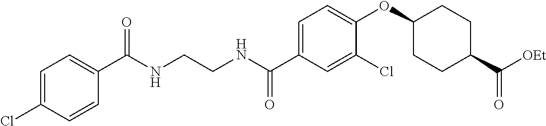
C1=C(Cl)C=CC(C(NCCNC(C2=CC=C(OC3CCC(C([OEt])=O)CC3)C(Cl)=C2)=O)=O)=C1
